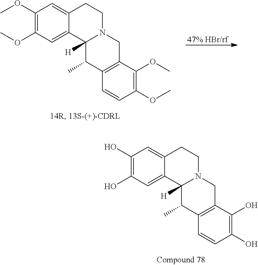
C1(O)=C(O)C=C2C(=C1)CCN1C2([H])C(C)C2=C(C1)C(O)=C(O)C=C2.[47% HBr/rf].C1(OC)=C(OC)C=C2C(=C1)CCN1C2([H])C(C)C2=C(C1)C(OC)=C(OC)C=C2
